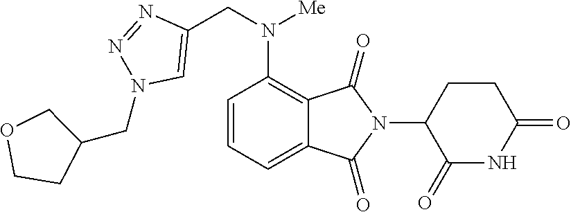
C12=CC=CC(N(CC3=CN(CC4CCOC4)N=N3)[Me])=C1C(=O)N(C1C(=O)NC(=O)CC1)C2=O
